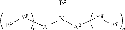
[Bp][Yp][A1][X]([A2][Yq][Bq])[Bz]
